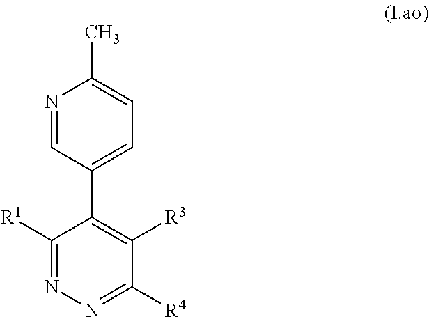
C1([R1])=NN=C([R4])C([R3])=C1C1=CC=C(C)N=C1
